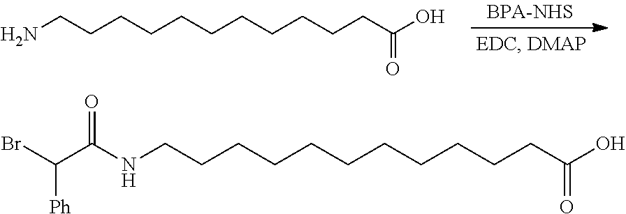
NCCCCCCCCCCCC(O)=O.C(CCCCCCCCCCC(O)=O)NC(C(Br)[Ph])=O
